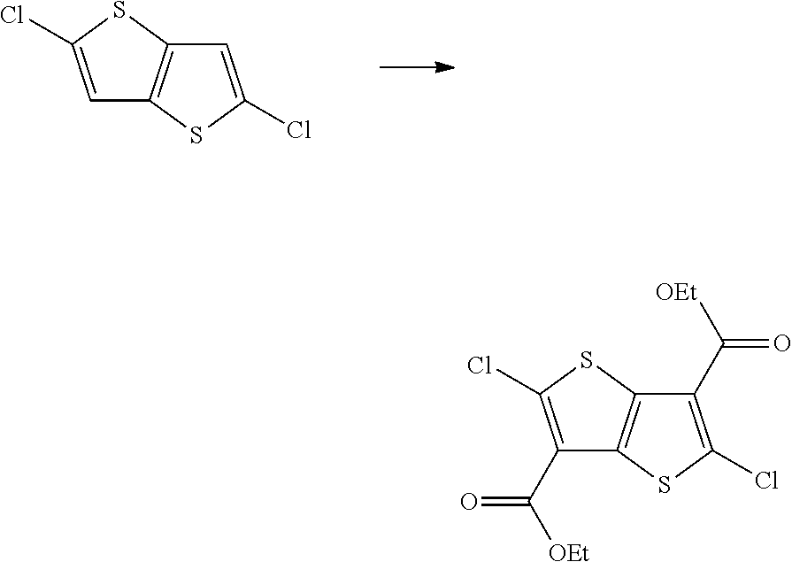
C1=C(Cl)SC2=C1SC(Cl)=C2.C1(C([OEt])=O)=C(Cl)SC2=C1SC(Cl)=C2C([OEt])=O
